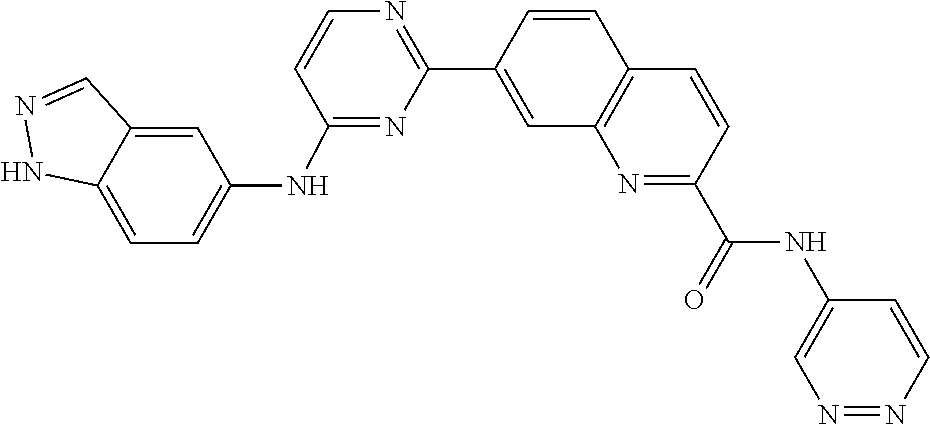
C1=CC2=C(C=C1C1=NC=CC(NC3=CC=C4NN=CC4=C3)=N1)N=C(C(NC1=CN=NC=C1)=O)C=C2
